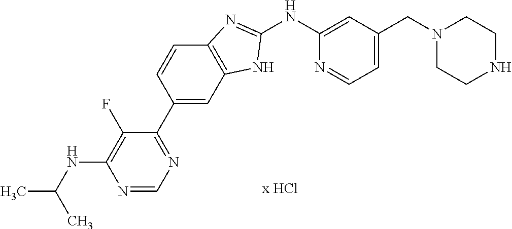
N1(CC2=CC=NC(NC3=NC4=C(C=C(C5=NC=NC(NC(C)C)=C5F)C=C4)N3)=C2)CCNCC1
